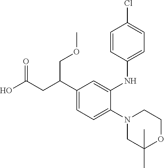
N1(C2=CC=C(C(CC(O)=O)COC)C=C2NC2=CC=C(Cl)C=C2)CC(C)(C)OCC1
